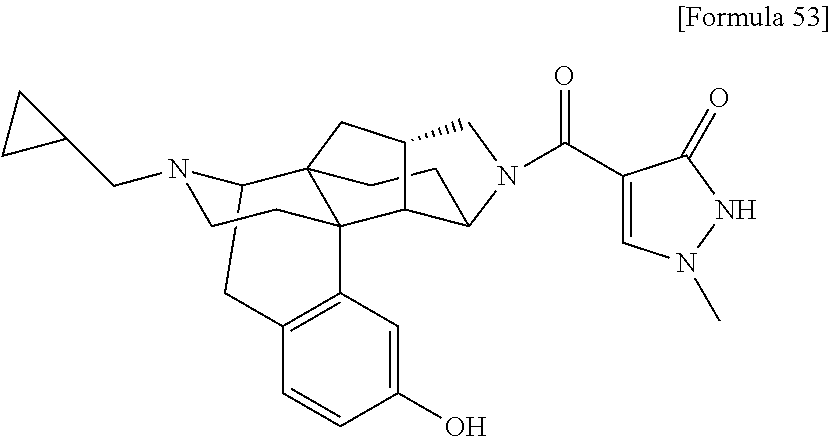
N1(C(=O)C2=CN(C)NC2=O)CC2CC34C5N(CC6CC6)CCC3(C3=C(C=CC(O)=C3)C5)C2C1CC4
